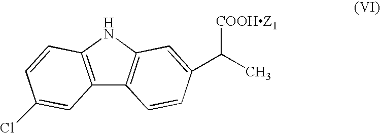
C12=C(NC3=C1C=CC(C(C)[COOHZ1])=C3)C=CC(Cl)=C2
